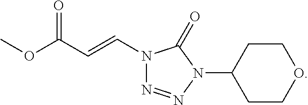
N1(C=CC(OC)=O)N=NN(C2CCOCC2)C1=O
